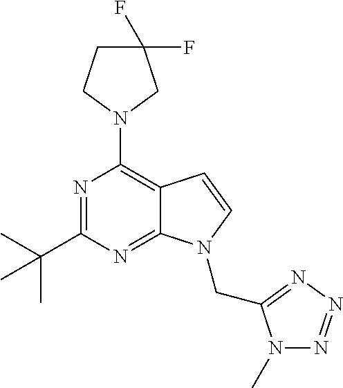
N1=C(C(C)(C)C)N=C2C(=C1N1CC(F)(F)CC1)C=CN2CC1=NN=NN1C
